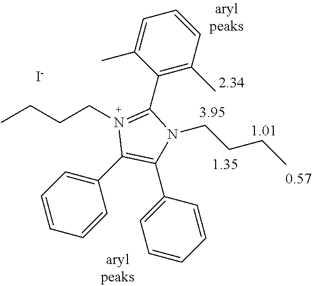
[I-].CCCCN1=C(C2=C(C)C=CC=C2C)N(CCCC)C(C2=CC=CC=C2)=C1C1=CC=CC=C1
